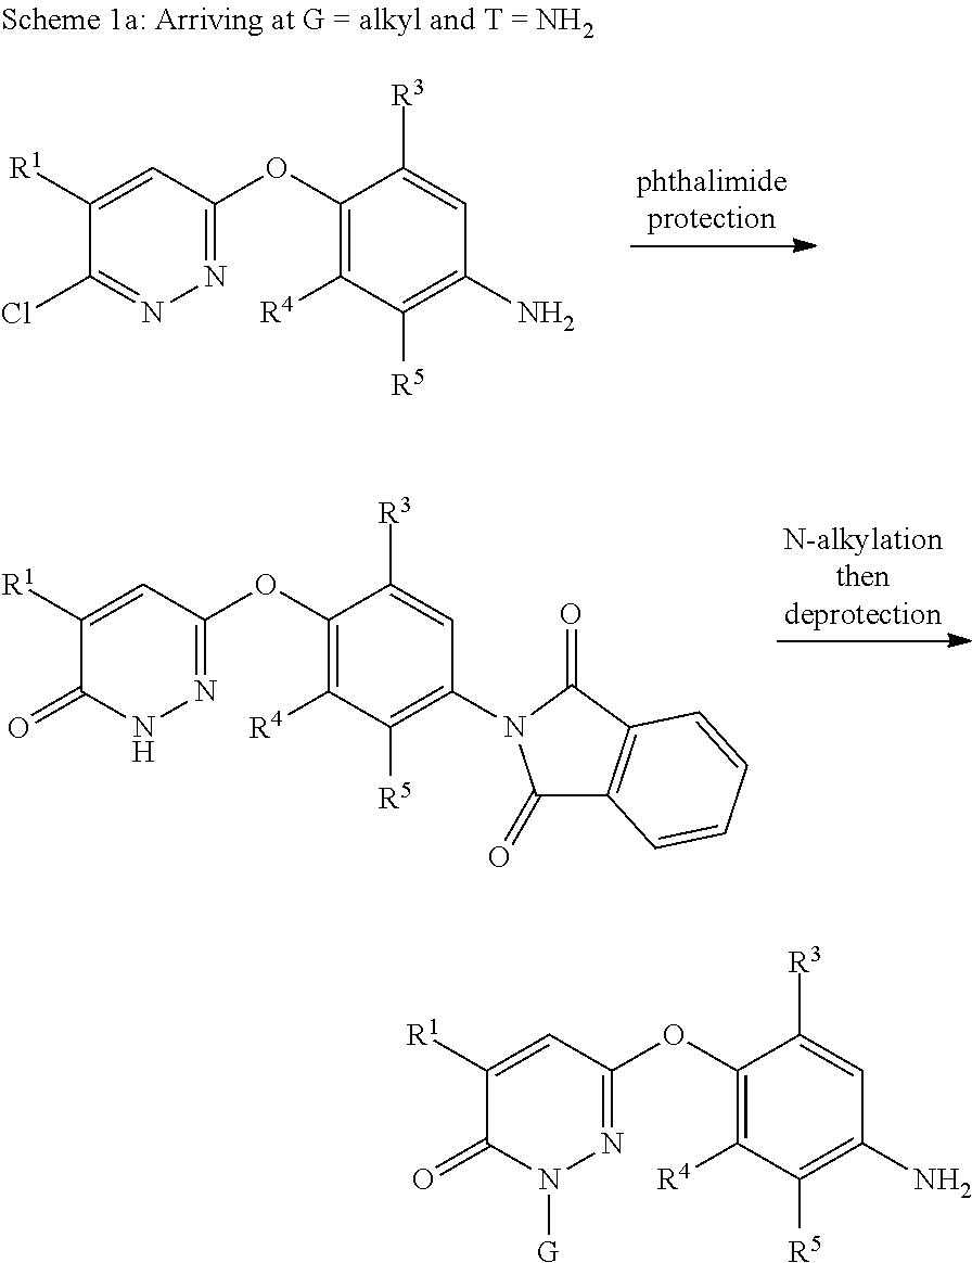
N1=C(OC2=C([R4])C([R5])=C(N3C(=O)C4=C(C3=O)C=CC=C4)C=C2[R3])C=C([R1])C(=O)N1.N1=C(OC2=C([R4])C([R5])=C(N)C=C2[R3])C=C([R1])C(Cl)=N1.N1=C(OC2=C([R4])C([R5])=C(N)C=C2[R3])C=C([R1])C(=O)N1[G]
